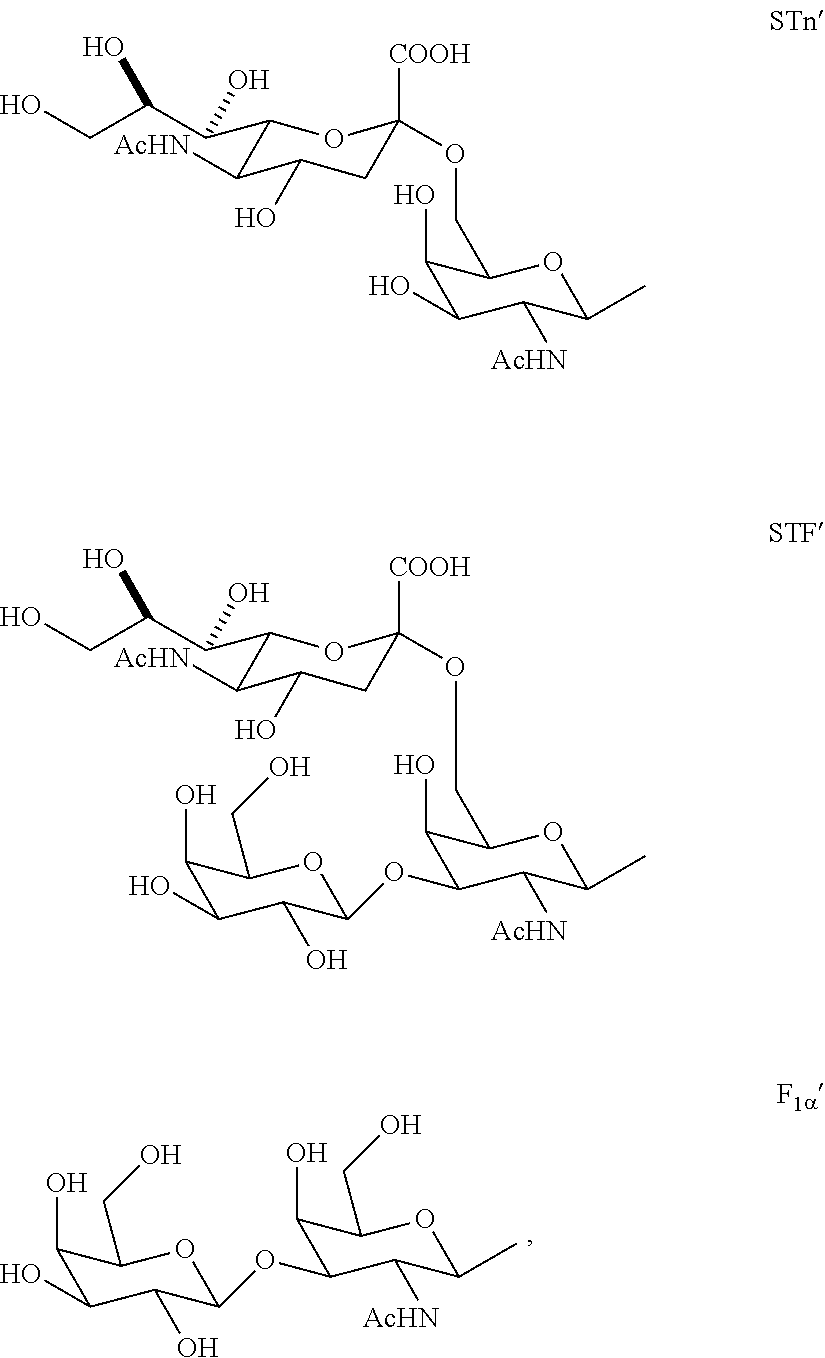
C1(O)C(OC2C(O)C(O)C(O)C(CO)O2)C([AcHN])C(C)OC1CO.C1(O)C(OC2C(O)C(O)C(O)C(CO)O2)C([AcHN])C(C)OC1COC1([COOH])CC(O)C([AcHN])C(C(C(CO)O)O)O1.C1(O)C(O)C([AcHN])C(C)OC1COC1([COOH])CC(O)C([AcHN])C(C(C(CO)O)O)O1
